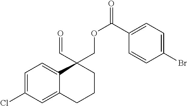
C1=C(Cl)C=C2C(=C1)C(COC(=O)C1=CC=C(Br)C=C1)(C=O)CCC2
